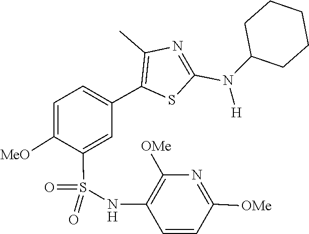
C1C(N(C2=NC(C)=C(C3=CC=C([MeO])C(S(=O)(NC4=C([OMe])N=C([OMe])C=C4)=O)=C3)S2)[H])CCCC1
